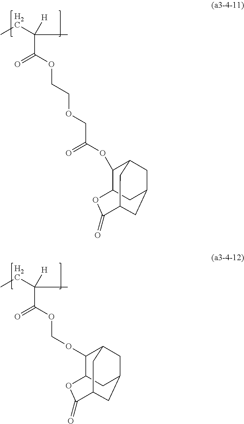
CCC(C)([H])C(OCCOCC(OC1C2OC(=O)C3CC(CC1C3)C2)=O)=O.CCC(C)([H])C(OCOC1C2OC(=O)C3CC(CC1C3)C2)=O
